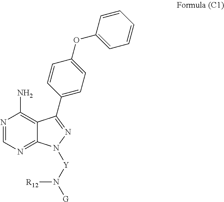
C12=NC=NC(N)=C1C(C1=CC=C(OC3=CC=CC=C3)C=C1)=NN2[Y]N([G])[R12]
